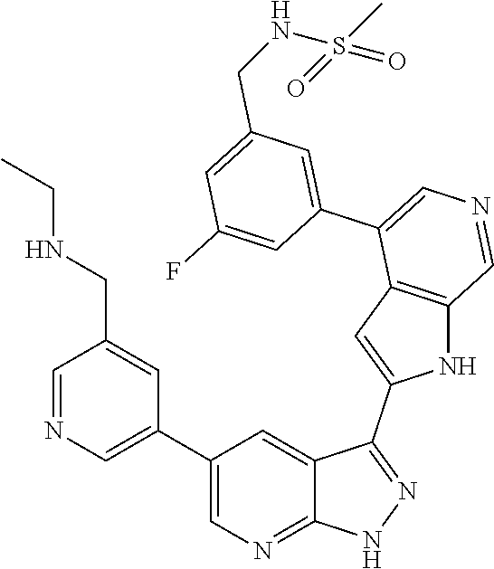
C1(C2=CN=CC(CNCC)=C2)=CN=C2C(=C1)C(C1=CC3=C(N1)C=NC=C3C1=CC(CNS(C)(=O)=O)=CC(F)=C1)=NN2
